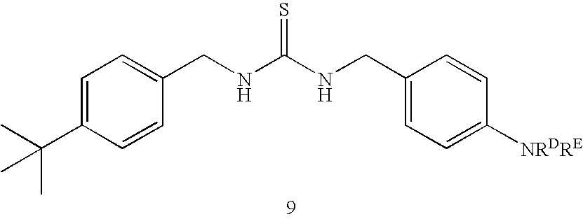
C1=C(C(C)(C)C)C=CC(CNC(NCC2=CC=C([NRDRE])C=C2)=S)=C1
